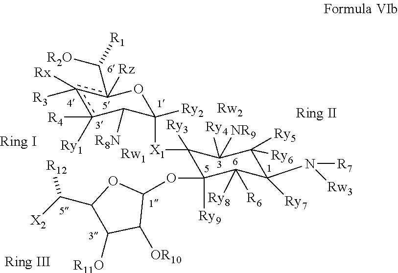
C1([X1]C2([Ry3])C(OC3OC(C([X2])[R12])C([R11O])C3[OR10])([Ry9])C([R6])([Ry8])C([Ry7])(N([R7])[Rw3])C([Ry6])([Ry5])C2([NR9])[Ry4])([Ry2])C([R8N])c([R4])([Ry1])c([R3])([Rx])c(C([R1])[R2O])([Rz])O1
